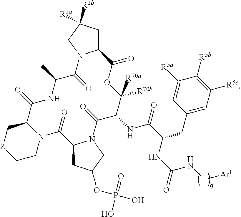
C12CC([R1a])([R1b])CN1C(=O)C(C)NC(=O)C1C[Z]CCN1C(=O)C1CC(OP(O)(=O)O)CN1C(=O)C(NC(C(NC(=O)N[L][Ar1])CC1=CC([R5c])=C([R5b])C([R5a])=C1)=O)C([R70b])([R70a])OC2=O
